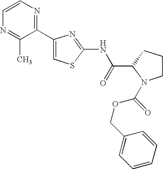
C1(C2=NC=CN=C2C)=CSC(NC(C2N(C(OCC3=CC=CC=C3)=O)CCC2)=O)=N1
